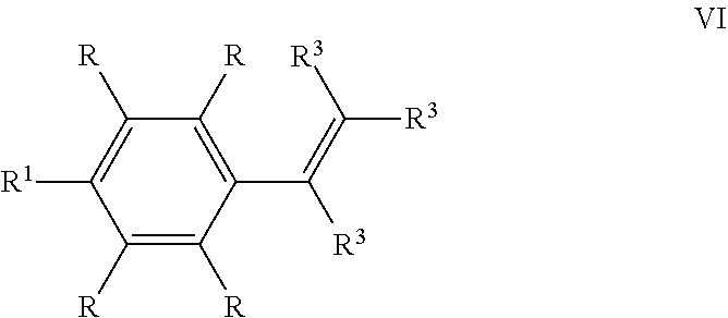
[R3]C(=C(C1=C([R])C([R])=C([R1])C([R])=C1[R])[R3])[R3]
